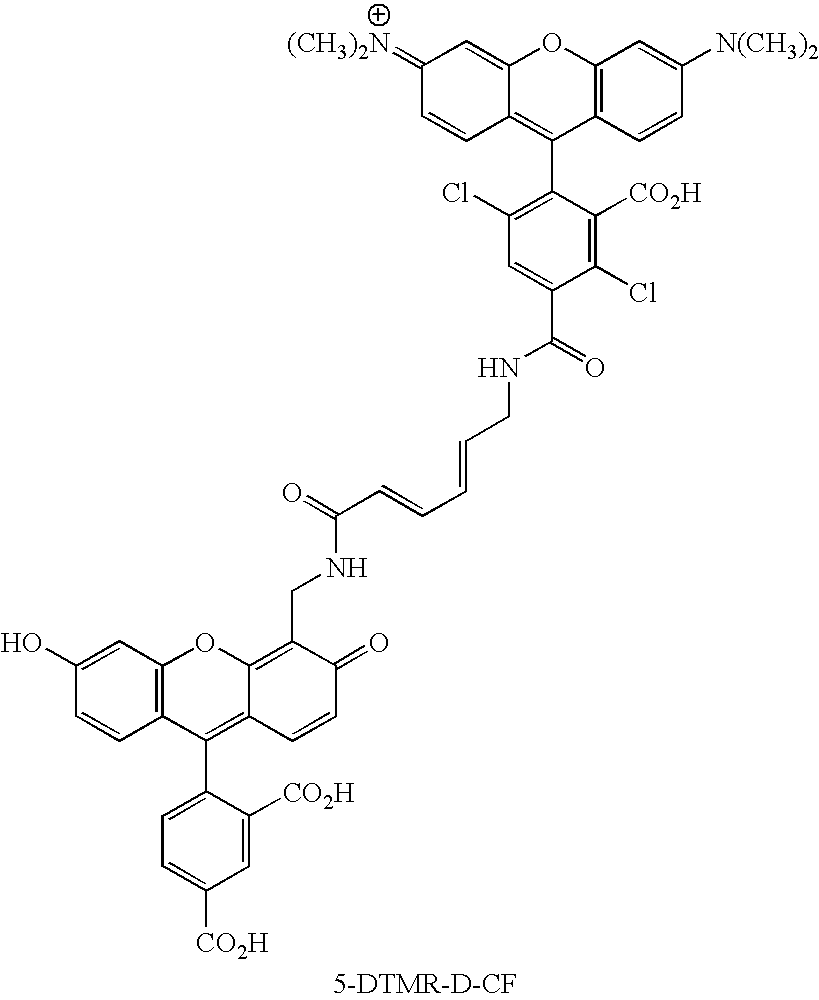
C12=C(C=CC([N(CH3)2])=C1)C(C1=C(Cl)C=C(C(=O)NCC=CC=CC(=O)NCC3=C4C(=C(C5=CC=C([CO2H])C=C5[CO2H])C5=C(O4)C=C(O)C=C5)C=CC3=O)C(Cl)=C1[CO2H])=C1C(=CC(=[(CH3)2N])C=C1)O2
